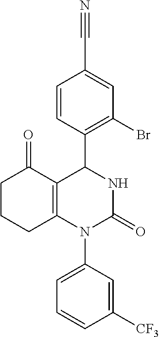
C1([CF3])=CC(N2C3=C(C(=O)CCC3)C(C3=C(Br)C=C(C#N)C=C3)NC2=O)=CC=C1
